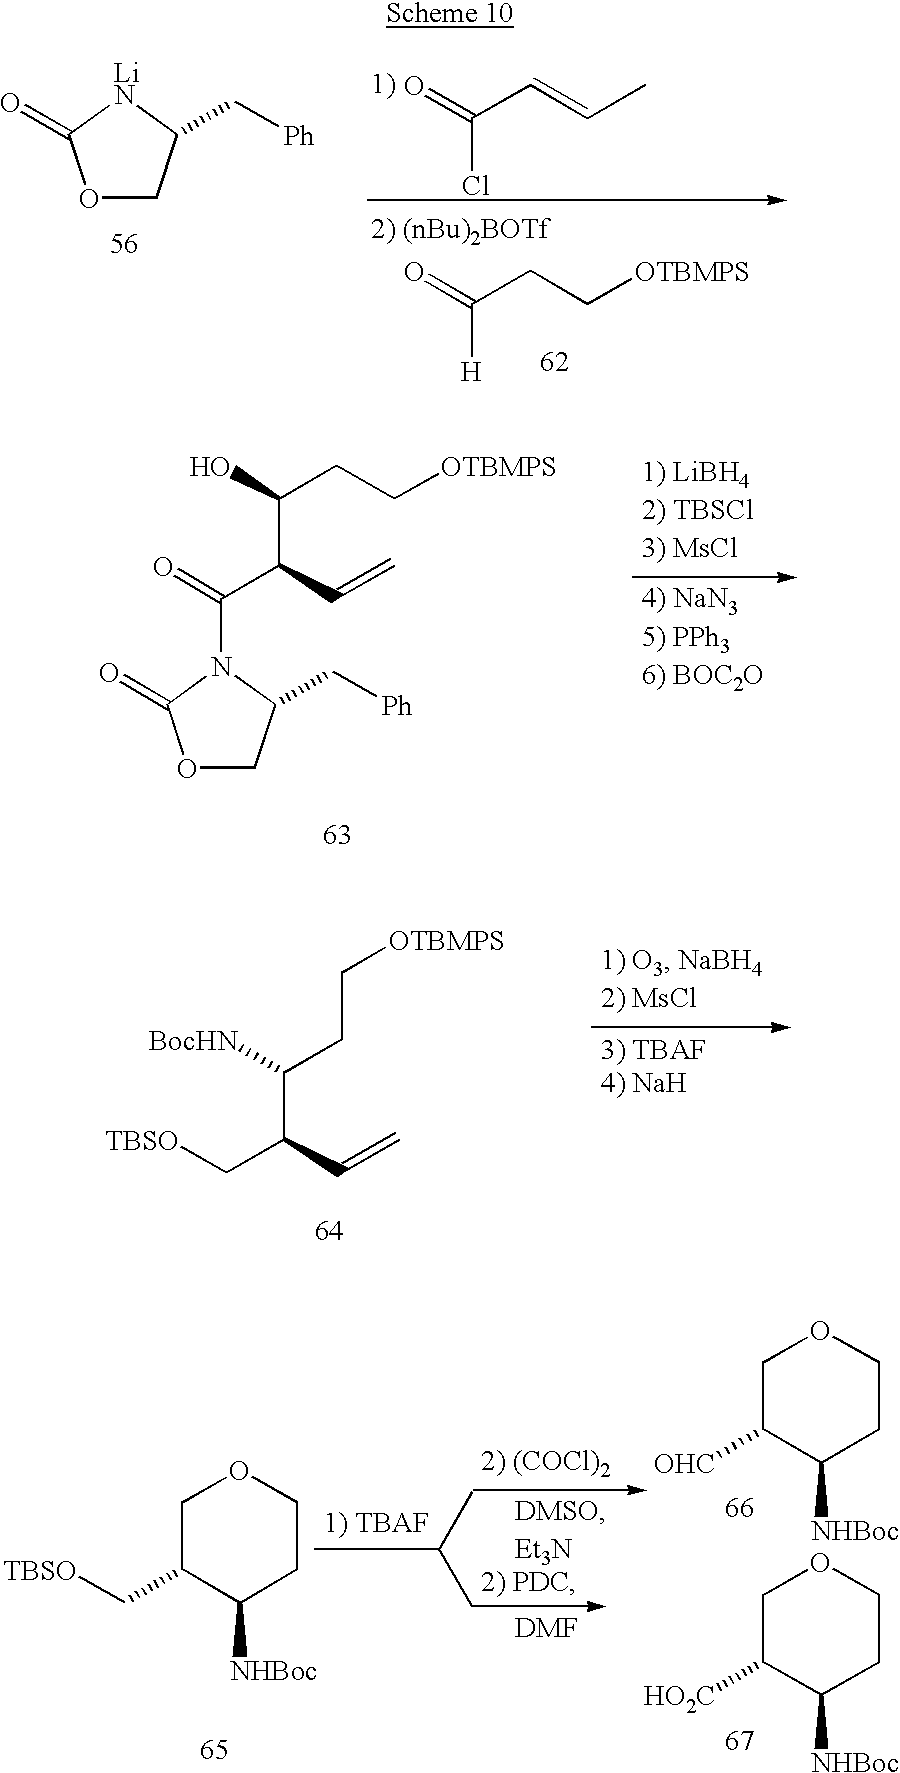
O1CC(C[Ph])[LiN]C1=O.O=C(C=CC)Cl.O=C(CC[OTBMPS])[H].O1CC(C[Ph])N(C(=O)C(C=C)C(CC[OTBMPS])O)C1=O.C([TBSO])C(C=C)C(CC[OTBMPS])[BocHN].C([TBSO])C1C([NHBoc])CCOC1.CC(C)C.[DMF].[OHC]C1C([NHBoc])CCOC1.[HO2C]C1C([NHBoc])CCOC1
